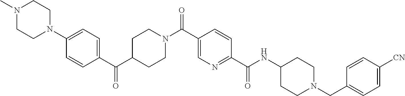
C(C1=CN=C(C(NC2CCN(CC3=CC=C([CN])C=C3)CC2)=O)C=C1)(=O)N1CCC(C(C2=CC=C(N3CCN(C)CC3)C=C2)=O)CC1
